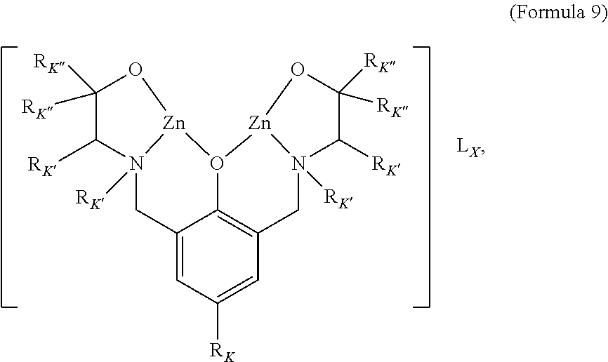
C12=CC([RK])=CC3=C1O([Zn]1N([RK])(C2)C([RK])C([RK])([RK])O1)[Zn]1N([RK])(C3)C([RK])C([RK])([RK])O1
